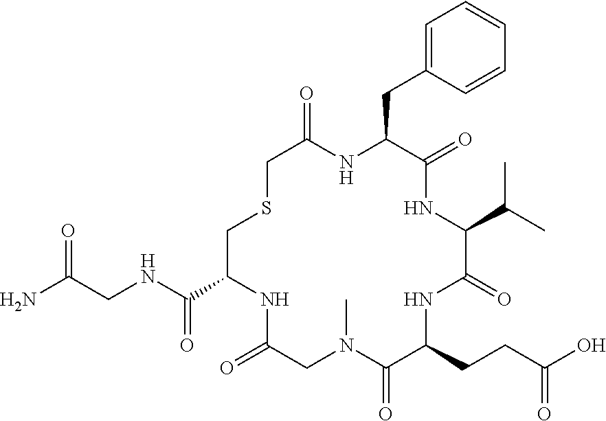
CN1C(=O)C(CCC(=O)O)NC(=O)C(C(C)C)NC(=O)C(CC2=CC=CC=C2)NC(=O)CSCC(C(=O)NCC(=O)N)NC(=O)C1
